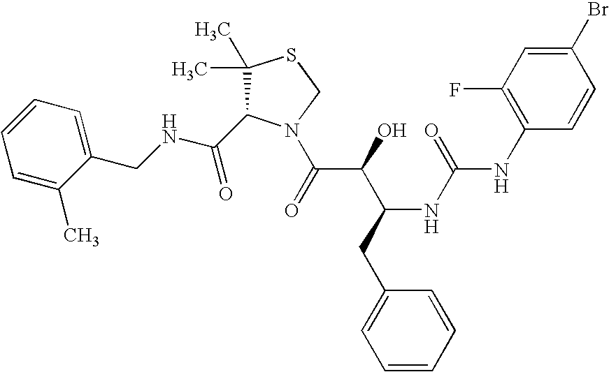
C(NCC1=CC=CC=C1C)(=O)C1C(C)(C)SCN1C(C(C(CC1=CC=CC=C1)NC(=O)NC1=C(F)C=C(Br)C=C1)O)=O
